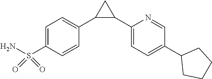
C1=C(S(N)(=O)=O)C=CC(C2C(C3=CC=C(C4CCCC4)C=N3)C2)=C1
